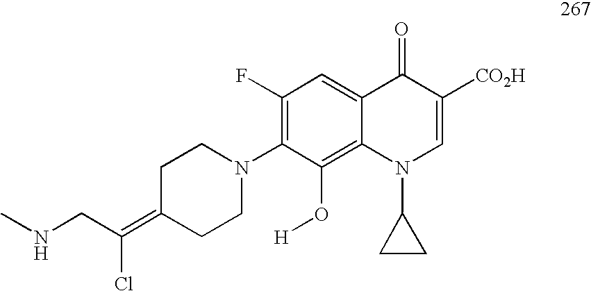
C1(F)=C(N2CCC(=C(CNC)Cl)CC2)C(O[H])=C2C(=C1)C(=O)C([CO2H])=CN2C1CC1
